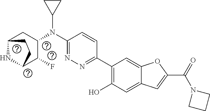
C1(C2=C(O)C=C3C(=C2)OC(C(=O)N2CCC2)=C3)=NN=C(N(C2CC3NC(C2F)CC3)C2CC2)C=C1
